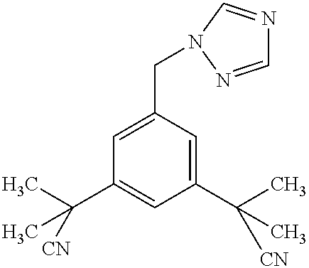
C1(C(C)([CN])C)=CC(C(C)([CN])C)=CC(CN2C=NC=N2)=C1
